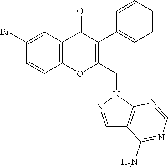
C1=CC2=C(C=C1Br)C(=O)C(C1=CC=CC=C1)=C(CN1N=CC3=C1N=CN=C3N)O2
